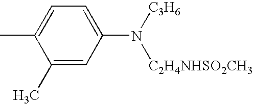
C1(C)=CC(N([C3H6])[C2H4NHSO2CH3])=CC=C1C
